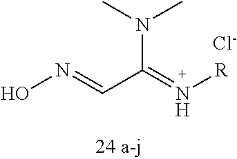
ON=CC(=N[R])N(C)C.[Cl-]
